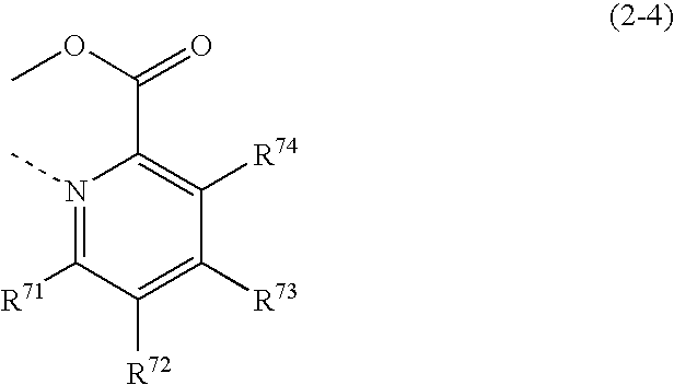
N1(C)=C([R71])C([R72])=C([R73])C([R74])=C1C(=O)OC
